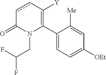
C1(C2=C([Y])ccC(=O)N2CC(F)F)=CC=C([OEt])C=C1[Me]
